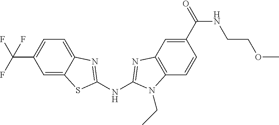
C(C1=CC=C2C(=C1)SC(NC1=NC3=C(C=CC(C(NCCOC)=O)=C3)N1CC)=N2)(F)(F)F
